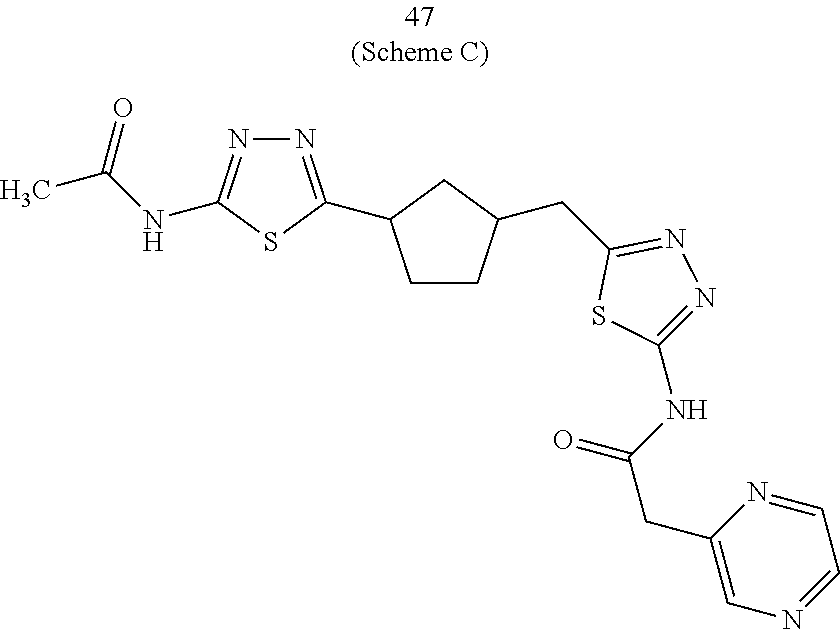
C1CC(CC2=NN=C(NC(CC3=CN=CC=N3)=O)S2)CC1C1=NN=C(NC(=O)C)S1
